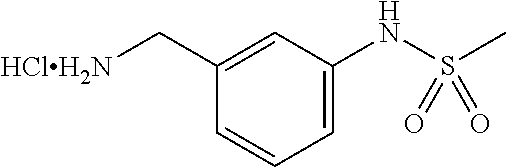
C([HClH2N])C1=CC(NS(C)(=O)=O)=CC=C1
